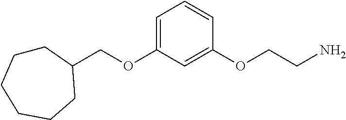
C(OC1=CC=CC(OCCN)=C1)C1CCCCCC1
